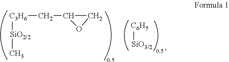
[C3H6](CC1CO1)[SiO2/2]C.[C6H5][SiO3/2]
